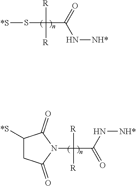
C1([*S])CC(=O)N(C(C(N[NH*])=O)([R])[R])C1=O.S(C(C(=O)N[NH*])([R])[R])[*S]
